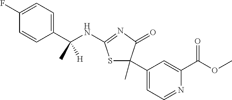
C1=CC(C(NC2=NC(=O)C(C3=CC=NC(C(OC)=O)=C3)(C)S2)(C)[H])=CC=C1F
